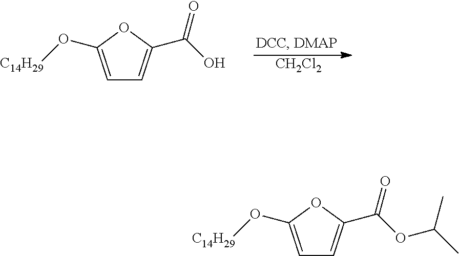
[CH2Cl2].C1=C(O[C14H29])OC(C(O)=O)=C1.C1=C(O[C14H29])OC(C(OC(C)C)=O)=C1
